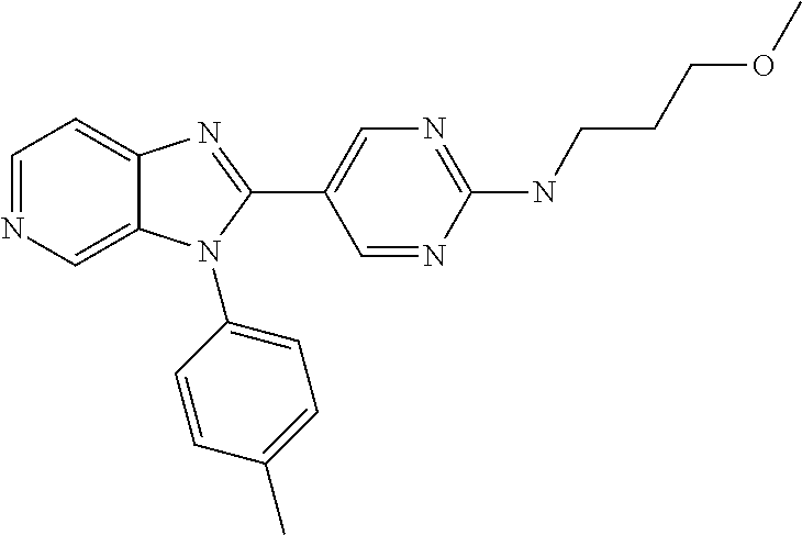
C12=CN=CC=C1N=C(C1=CN=C(NCCCOC)N=C1)N2C1=CC=C(C)C=C1
